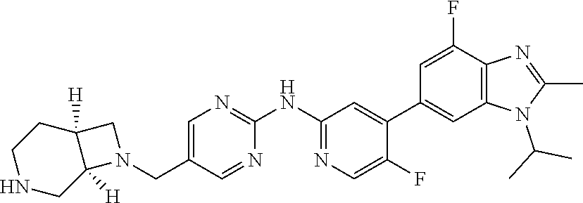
C1=C(CN2CC3([H])C2([H])CNCC3)C=NC(NC2=NC=C(F)C(C3=CC4=C(C(F)=C3)N=C(C)N4C(C)C)=C2)=N1
